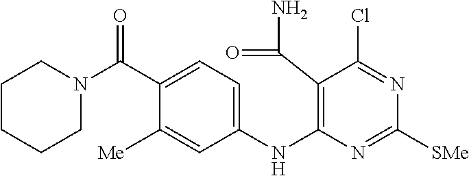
C1(C(N2CCCCC2)=O)=CC=C(NC2=C(C(N)=O)C(Cl)=NC([SMe])=N2)C=C1[Me]
